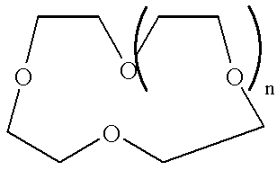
C1OCCOCCOCCOC1
